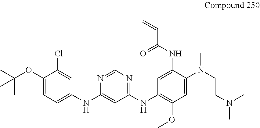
C1(OC(C)(C)C)=CC=C(NC2=CC(NC3=C(OC)C=C(N(CCN(C)C)C)C(NC(C=C)=O)=C3)=NC=N2)C=C1Cl
